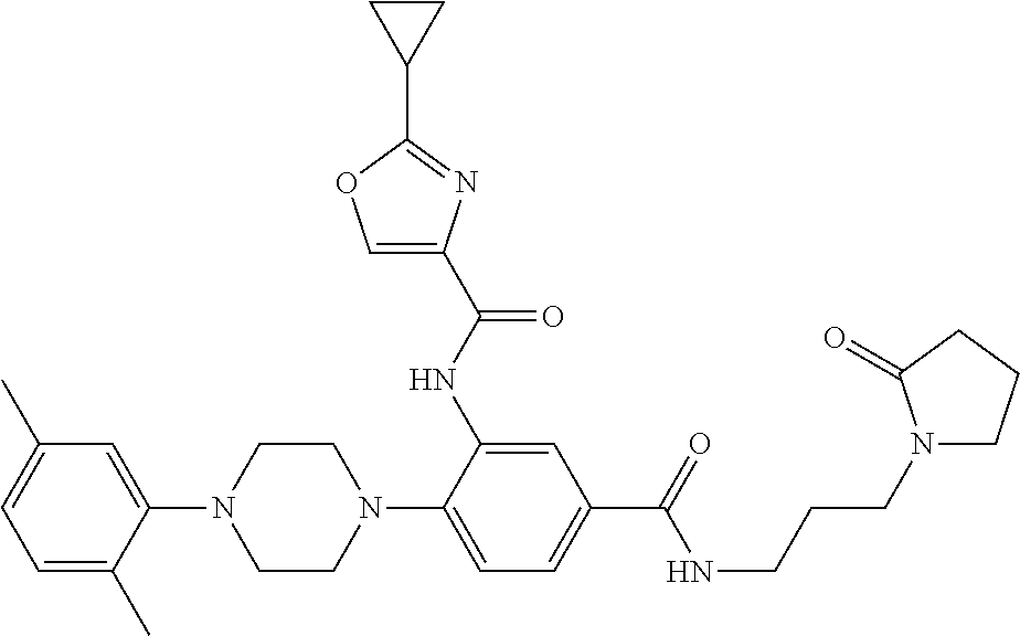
C1(N2CCN(C3=CC=C(C(NCCCN4CCCC4=O)=O)C=C3NC(C3=COC(C4CC4)=N3)=O)CC2)=CC(C)=CC=C1C
